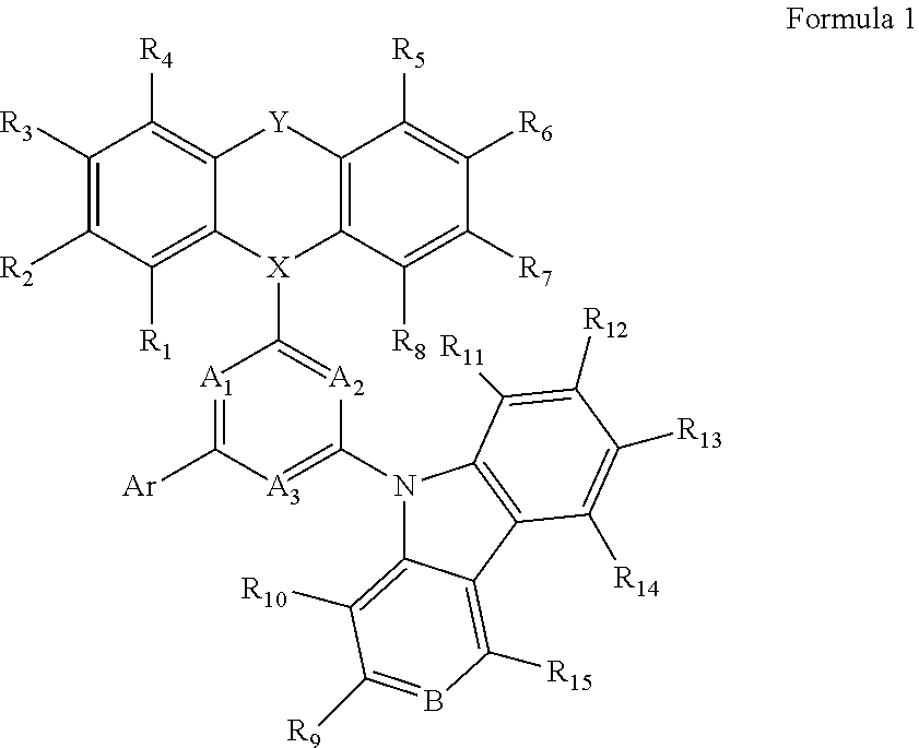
C1([R3])=C([R2])C([R1])=C2C(=C1[R4])[Y]C1=C([X]2C2=[A2]C(N3C4=C([R10])C([R9])=BC([R15])=C4C4=C3C([R11])=C([R12])C([R13])=C4[R14])=[A3]C([Ar])=[A1]2)C([R8])=C([R7])C([R6])=C1[R5]
